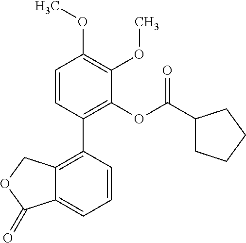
C1=CC(C2=C3C(=CC=C2)C(=O)OC3)=C(OC(C2CCCC2)=O)C(OC)=C1OC
